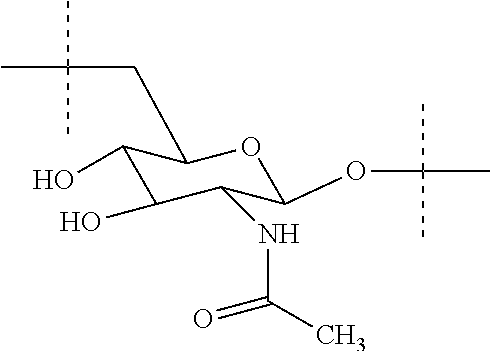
C1(O)C(O)C(NC(C)=O)C(OC(C)(C)C)OC1CC(C)(C)C
